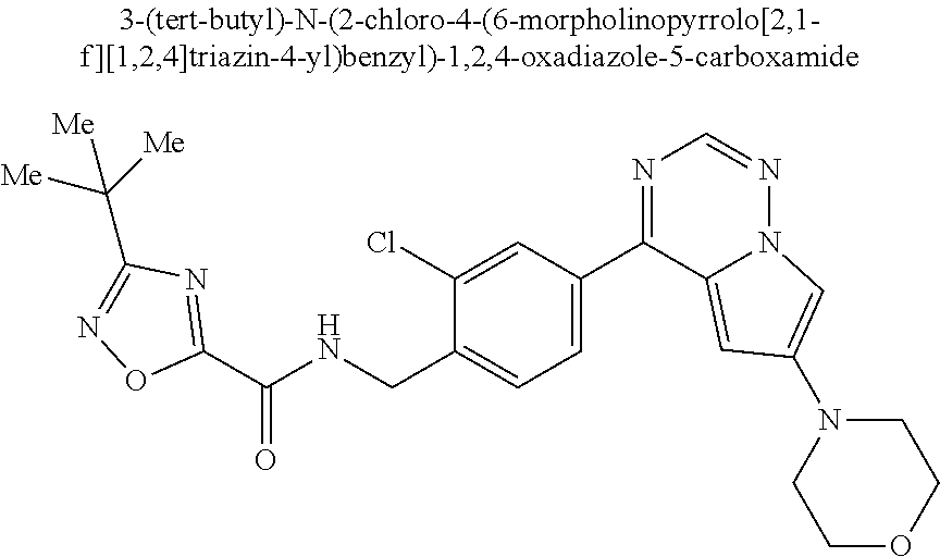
C1(C(NCC2=CC=C(C3=NC=NN4C3=CC(N3CCOCC3)=C4)C=C2Cl)=O)=NC(C([Me])([Me])[Me])=NO1
